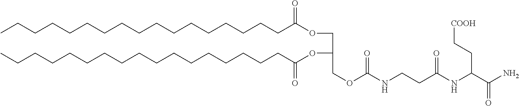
CCCCCCCCCCCCCCCCCC(OCC(OC(CCCCCCCCCCCCCCCCC)=O)COC(=O)NCCC(=O)NC(C(=O)N)CC[COOH])=O
